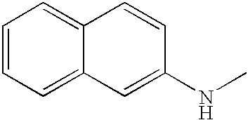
C1=CC=C2C(=C1)C=CC(NC)=C2
